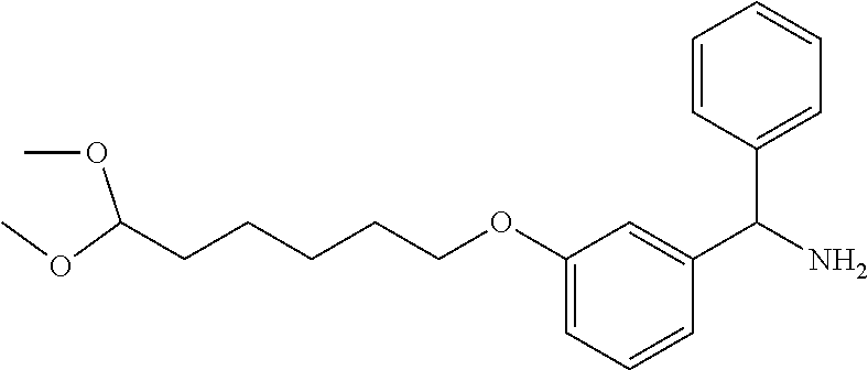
O(C)C(OC)CCCCCOC1=CC=CC(C(N)C2=CC=CC=C2)=C1
